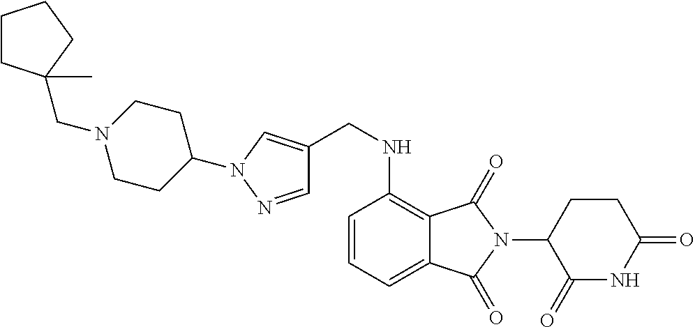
C(N1CCC(N2C=C(CNC3=C4C(=CC=C3)C(=O)N(C3C(=O)NC(=O)CC3)C4=O)C=N2)CC1)C1(C)CCCC1
